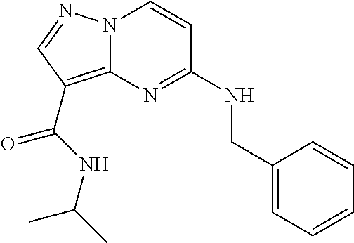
C1=CC=C(CNC2=NC3=C(C(NC(C)C)=O)C=NN3C=C2)C=C1
